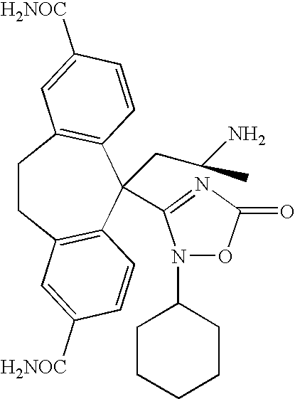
C1CC2=C(C(CC(N)C)(C3=NC(=O)ON3C3CCCCC3)C3=C1C=C([H2NOC])C=C3)C=CC([H2NOC])=C2
